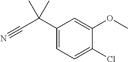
C1(C(C#N)(C)C)=CC=C(Cl)C(OC)=C1
